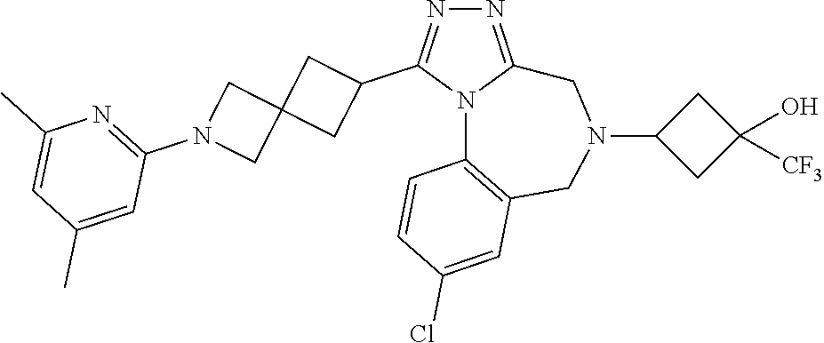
N1=C2N(C(C3CC4(C3)CN(C3=NC(C)=CC(C)=C3)C4)=N1)C1=C(CN(C3CC(O)([CF3])C3)C2)C=C(Cl)C=C1
